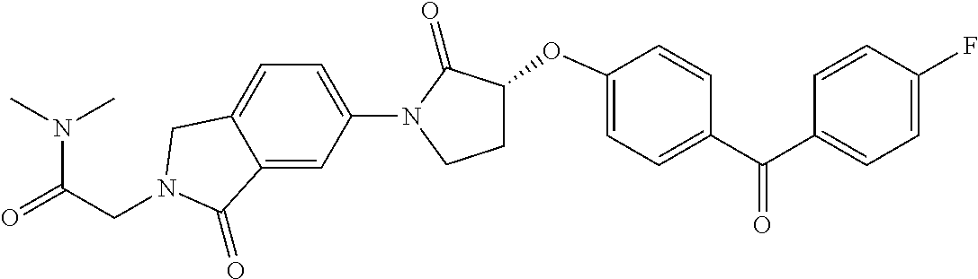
N(C(=O)CN1CC2=CC=C(N3C(=O)C(OC4=CC=C(C(C5=CC=C(F)C=C5)=O)C=C4)CC3)C=C2C1=O)(C)C
